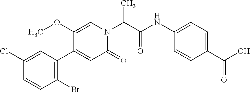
C1(Br)=C(C2=CC(=O)N(C(C(NC3=CC=C(C(O)=O)C=C3)=O)C)C=C2OC)C=C(Cl)C=C1
